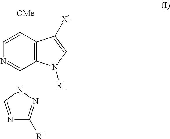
C1=C([OMe])C2=C(C(N3N=C([R4])N=C3)=N1)N([R1])C=C2[X1]
